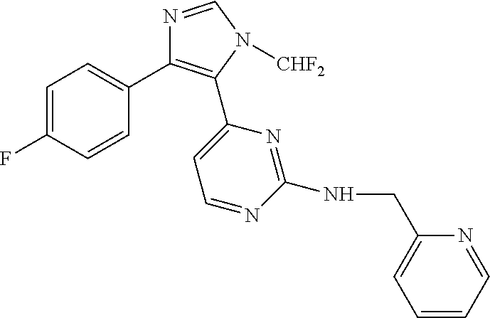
C1=C(F)C=CC(C2=C(C3=CC=NC(NCC4=CC=CC=N4)=N3)N([CHF2])C=N2)=C1
